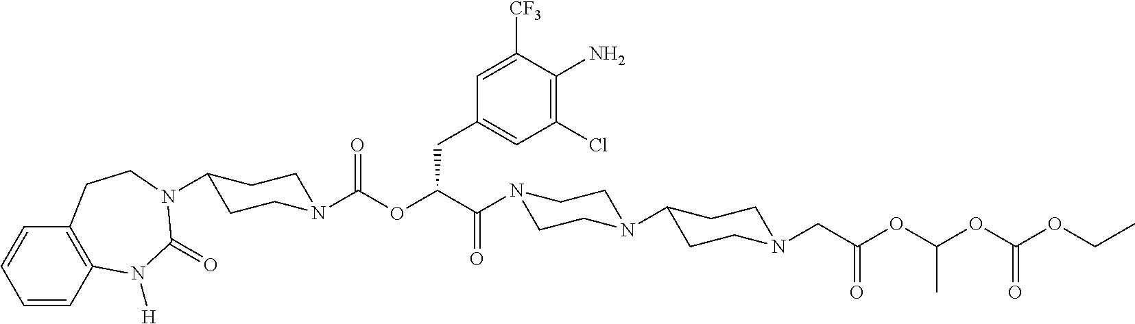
C1=CC2=C(C=C1)CCN(C1CCN(C(OC(C(=O)N3CCN(C4CCN(CC(=O)OC(OC(OCC)=O)C)CC4)CC3)CC3=CC(Cl)=C(N)C([CF3])=C3)=O)CC1)C(=O)N2[H]
